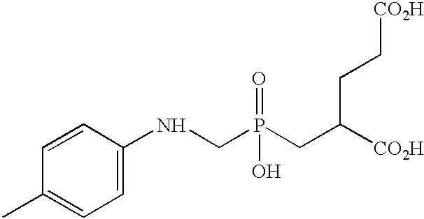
P(=O)(O)(CC([CO2H])CC[CO2H])CNC1=CC=C(C)C=C1
